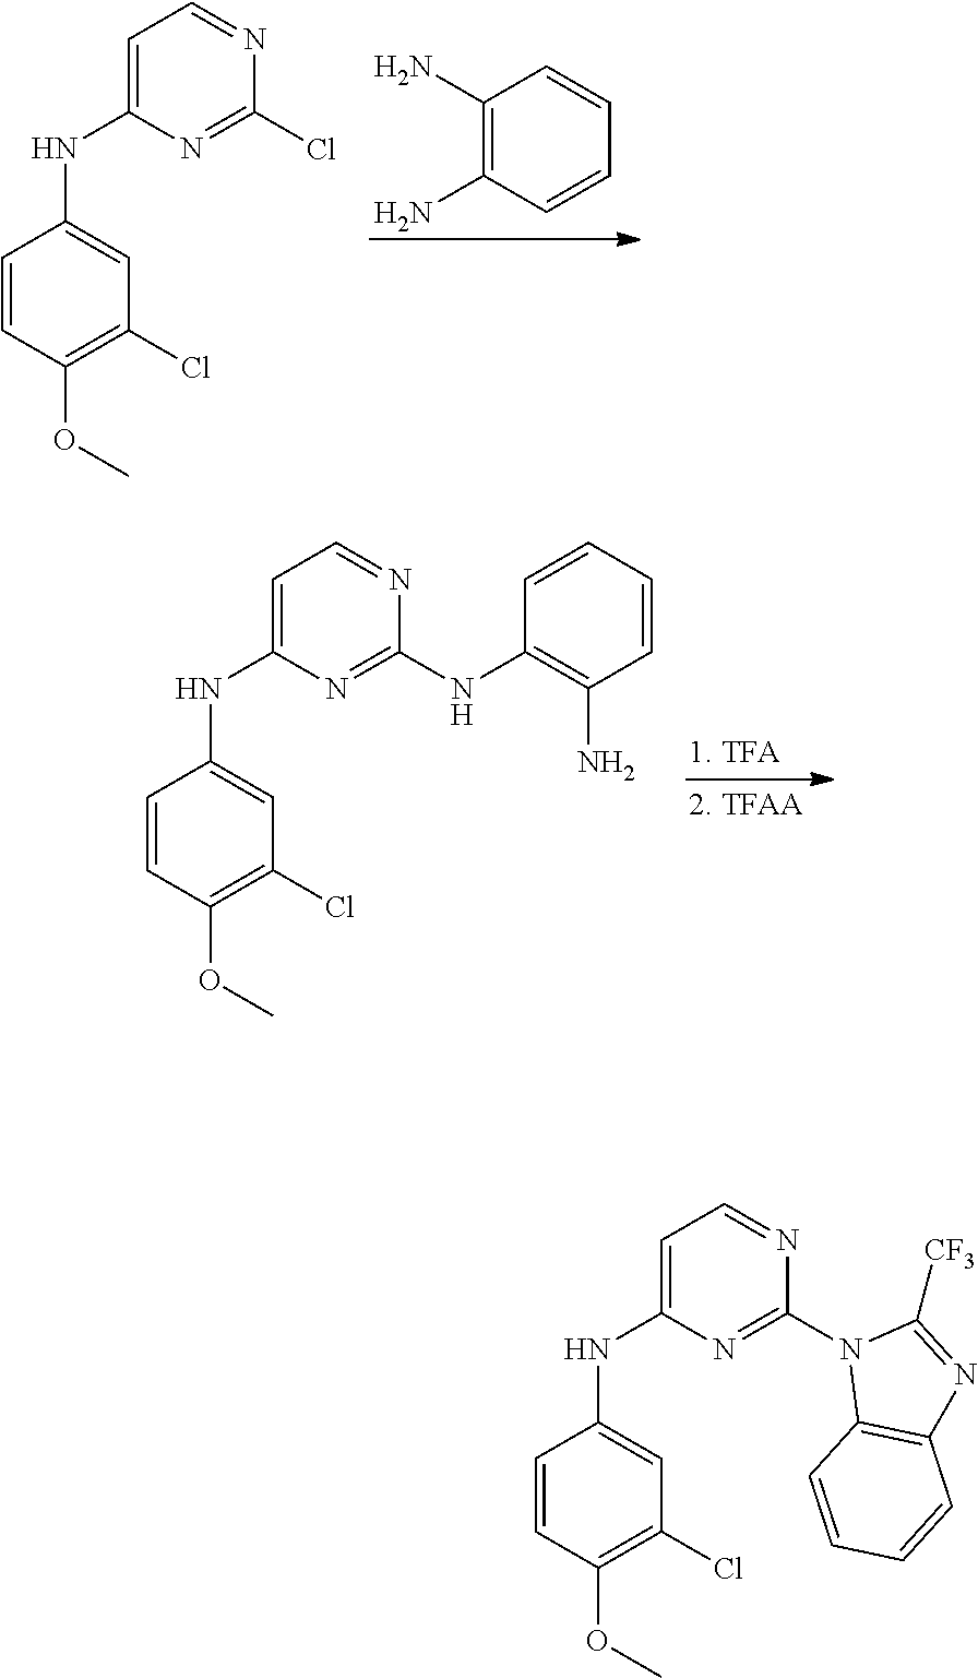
C1=CC(N)=C(N)C=C1.ClC1=NC(NC2=CC(Cl)=C(OC)C=C2)=CC=N1.N(C1=NC(NC2=CC(Cl)=C(OC)C=C2)=CC=N1)C1=C(N)C=CC=C1.N1(C2=NC(NC3=CC(Cl)=C(OC)C=C3)=CC=N2)C2=C(N=C1[CF3])C=CC=C2
